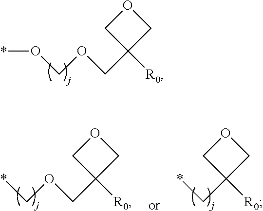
C(C1([R0])COC1)OCO*.C1OCC1(COC*)[R0].C1([R0])(C*)COC1
